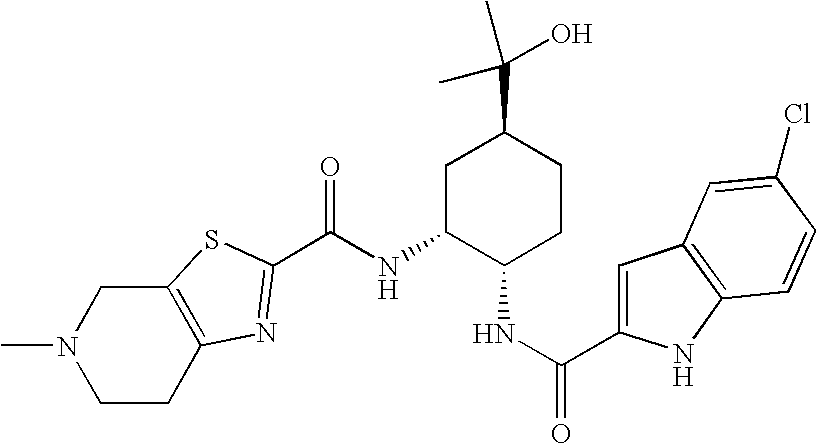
N(C1C(NC(=O)C2=CC3=C(N2)C=CC(Cl)=C3)CCC(C(O)(C)C)C1)C(=O)C1=NC2=C(CN(C)CC2)S1
